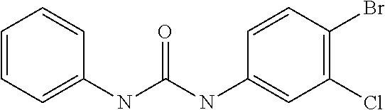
C1=CC=C(NC(NC2=CC(Cl)=C(Br)C=C2)=O)C=C1
